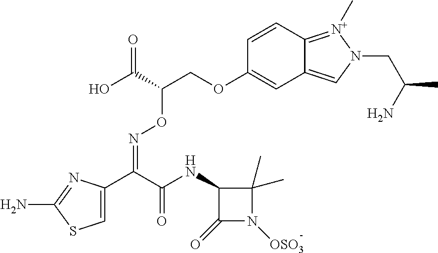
C1=C(C(C(NC2C(=O)N([OSO3])C2(C)C)=O)=NOC(COC2=CC3=CN(CC(C)N)[N+](C)=C3C=C2)C(O)=O)N=C(N)S1
